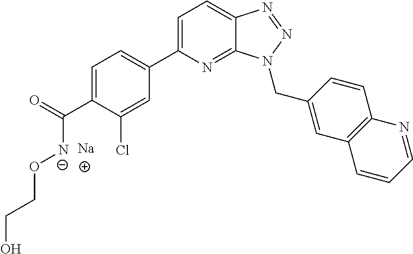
C1=C(C(=O)[N-]OCCO)C(Cl)=CC(C2=CC=C3C(=N2)N(CC2=CC4=C(C=C2)N=CC=C4)N=N3)=C1.[Na]
